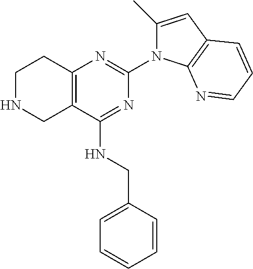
C12=C(C(NCC3=CC=CC=C3)=NC(N3C(C)=CC4=C3N=CC=C4)=N1)CNCC2
